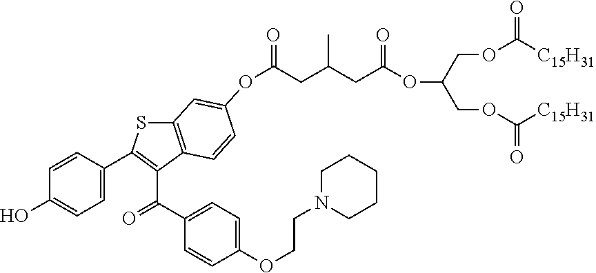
C1=C(C2=C(C(C3=CC=C(OCCN4CCCCC4)C=C3)=O)C3=C(S2)C=C(OC(=O)CC(CC(OC(COC([C15H31])=O)COC([C15H31])=O)=O)C)C=C3)C=CC(O)=C1
